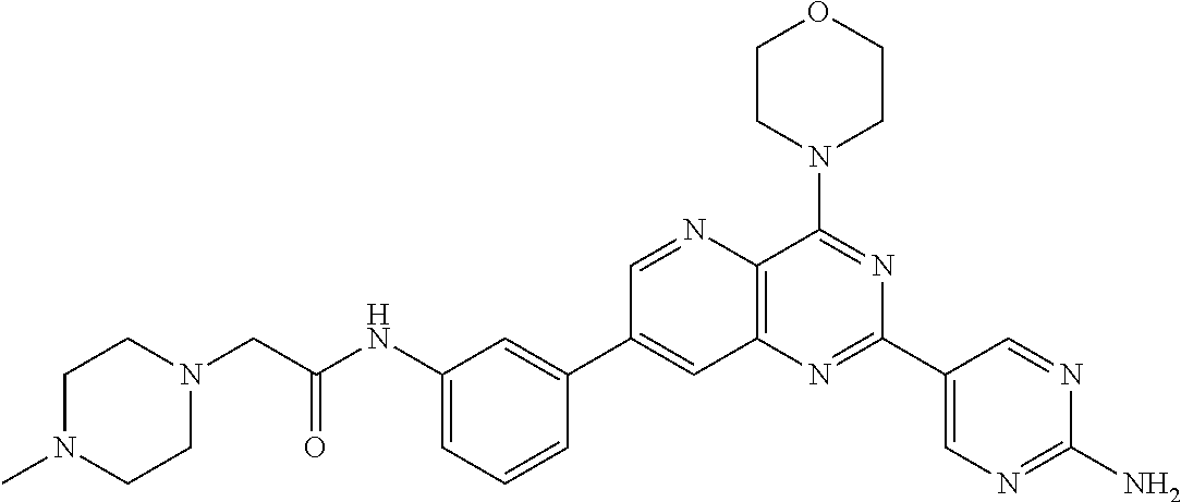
C1(NC(CN2CCN(C)CC2)=O)=CC=CC(C2=CC3=C(N=C2)C(N2CCOCC2)=NC(C2=CN=C(N)N=C2)=N3)=C1
